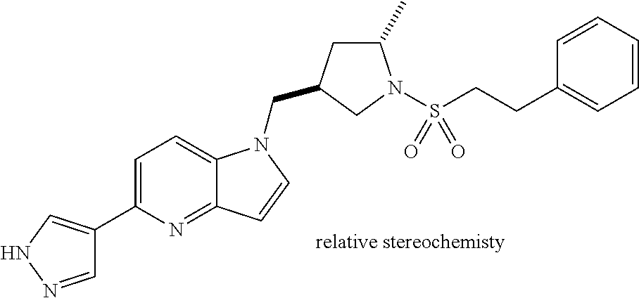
C1=NNC=C1C1=CC=C2C(=N1)C=CN2CC1CC(C)N(S(CCC2=CC=CC=C2)(=O)=O)C1
